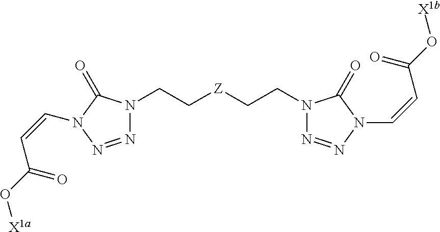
C(=CN1C(=O)N(CC[Z]CCN2N=NN(C=CC(=O)O[X1b])C2=O)N=N1)C(O[X1a])=O
